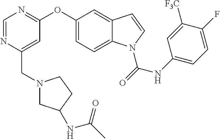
C(C1=CC(OC2=CC=C3C(=C2)C=CN3C(=O)NC2=CC=C(F)C([F3C])=C2)=NC=N1)N1CC(NC(C)=O)CC1
